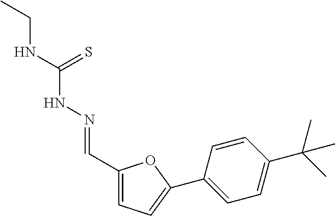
C1(C=NNC(NCC)=S)=CC=C(C2=CC=C(C(C)(C)C)C=C2)O1
